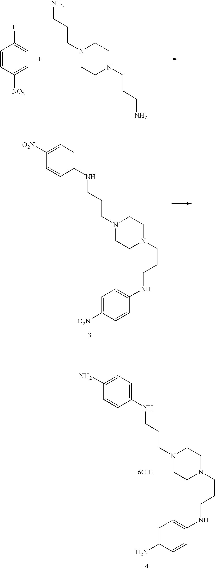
C1=CC([NO2])=CC=C1F.N1(CCCN)CCN(CCCN)CC1.C1(NCCCN2CCN(CCCNC3=CC=C(N)C=C3)CC2)=CC=C(N)C=C1.[6CIH].C1(NCCCN2CCN(CCCNC3=CC=C([O2N])C=C3)CC2)=CC=C([O2N])C=C1
